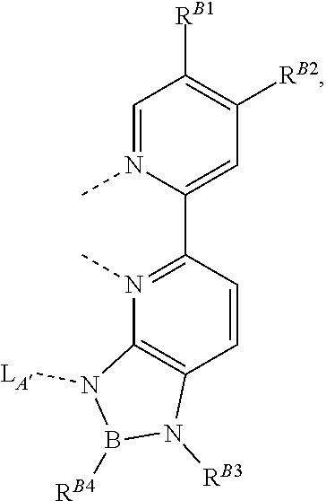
C1=CC(C2=CC([RB2])=C([RB1])C=N2C)=N(C)C2=C1N([RB3])B([RB4])N2[LA]
